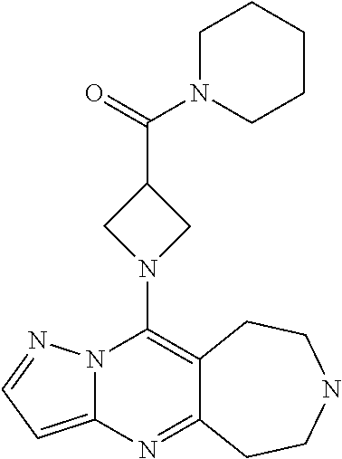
N12C(=CC=N1)N=C1C(=C2N2CC(C(=O)N3CCCCC3)C2)CCNCC1
